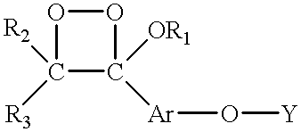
C1([R2])([R3])C([OR1])([Ar]O[Y])OO1
